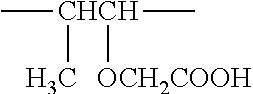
C[CHCH](C)([OCH2COOH])C
